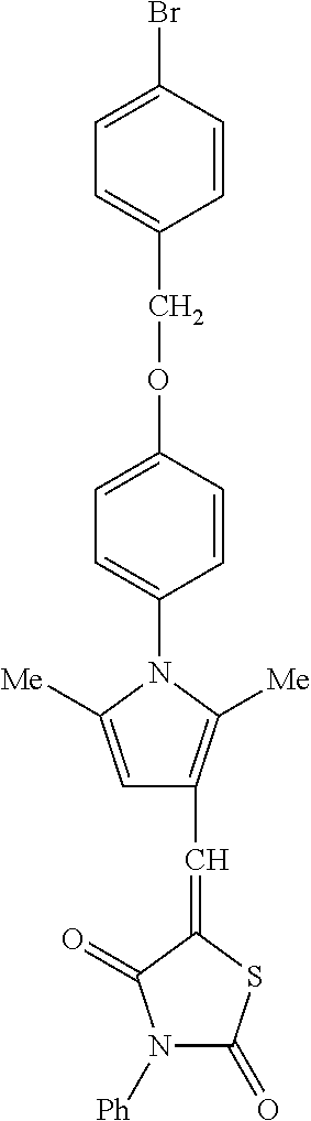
[Ph]N1C(=O)SC(=CC2=C([Me])N(C3=CC=C(OCC4=CC=C(Br)C=C4)C=C3)C([Me])=C2)C1=O
